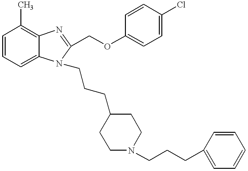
C1=CC=C2C(=C1C)N=C(COC1=CC=C(Cl)C=C1)N2CCCC1CCN(CCCC2=CC=CC=C2)CC1
